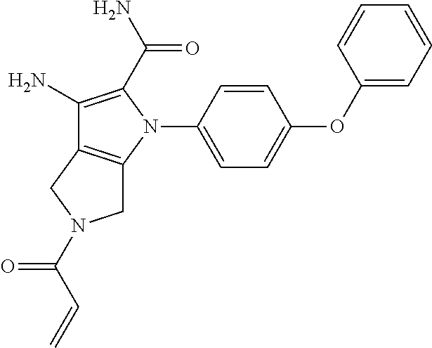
C1(OC2=CC=C(N3C(C(N)=O)=C(N)C4=C3CN(C(C=C)=O)C4)C=C2)=CC=CC=C1
